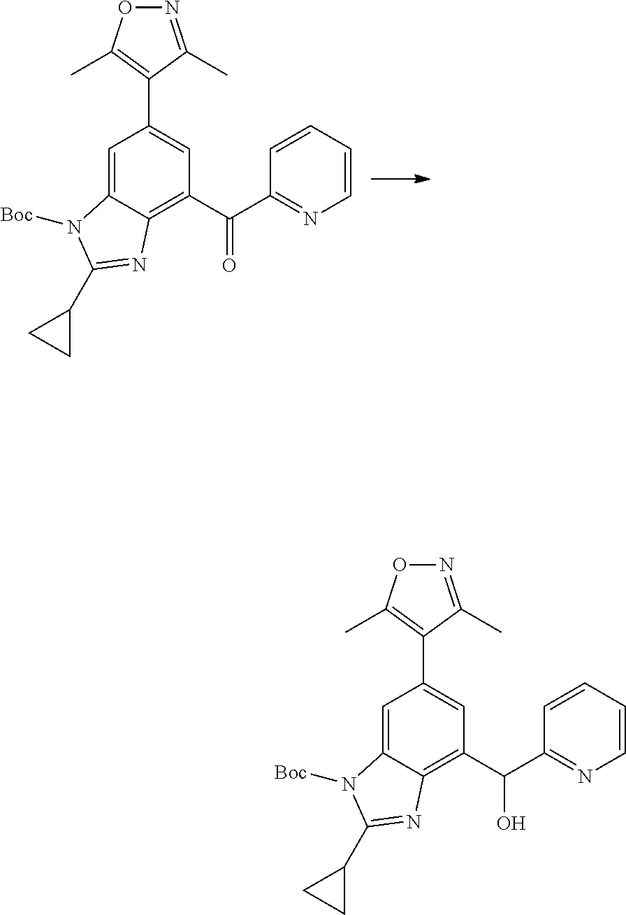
C1=C2C(=C(C(C3=NC=CC=C3)=O)C=C1C1=C(C)ON=C1C)N=C(C1CC1)N2[Boc].C1=C2C(=C(C(C3=NC=CC=C3)O)C=C1C1=C(C)ON=C1C)N=C(C1CC1)N2[Boc]
